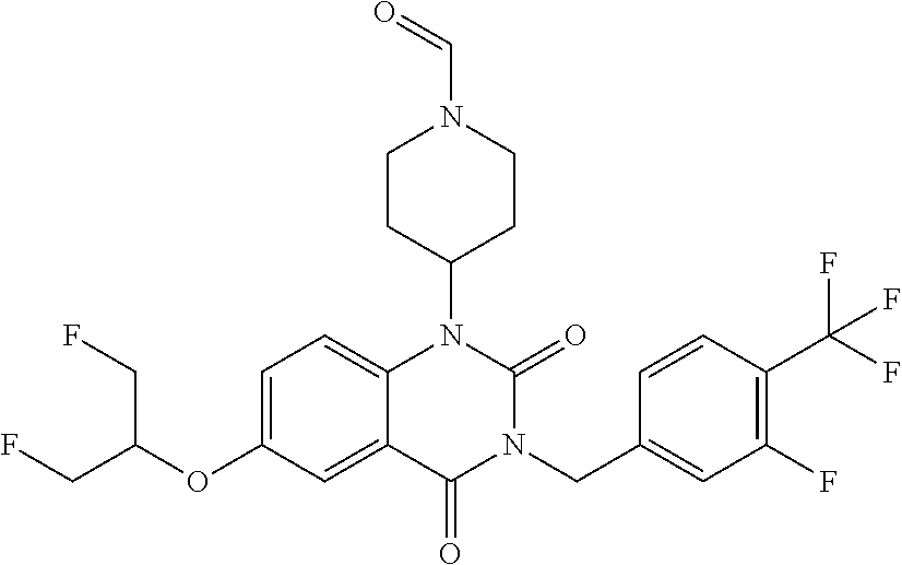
C12=CC=C(OC(CF)CF)C=C1C(=O)N(CC1=CC(F)=C(C(F)(F)F)C=C1)C(=O)N2C1CCN(C=O)CC1
